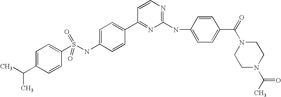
C1=C(C(C)C)C=CC(S(NC2=CC=C(C3=NC(NC4=CC=C(C(=O)N5CCN(C(C)=O)CC5)C=C4)=NC=C3)C=C2)(=O)=O)=C1
